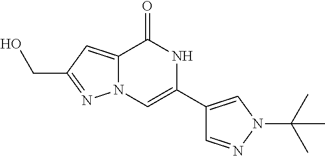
C12=CC(CO)=NN1C=C(C1=CN(C(C)(C)C)N=C1)NC2=O
